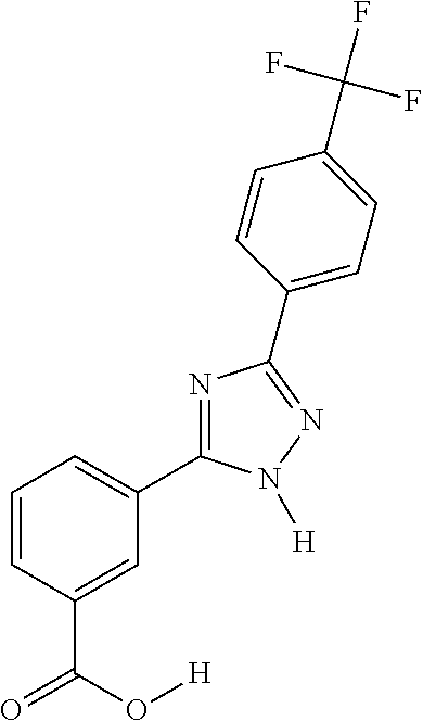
N1=C(C2=CC=CC(C(=O)O[H])=C2)N([H])N=C1C1=CC=C(C(F)(F)F)C=C1
